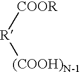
[COOR][R][(COOH)N-1]
